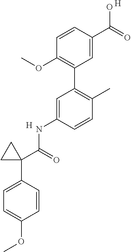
C1=C(C2(C(NC3=CC(C4=C(OC)C=CC(C(O)=O)=C4)=C(C)C=C3)=O)CC2)C=CC(OC)=C1.[H].[H]
